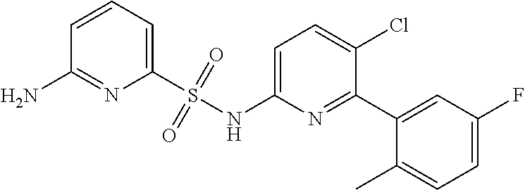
C1=C(NS(C2=CC=CC(N)=N2)(=O)=O)N=C(C2=CC(F)=CC=C2C)C(Cl)=C1
